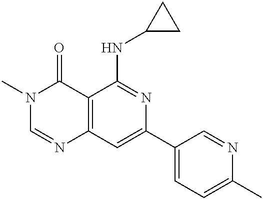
C12=C(C=C(C3=CC=C(C)N=C3)N=C1NC1CC1)N=CN(C)C2=O
